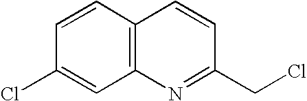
C1=CC2=C(C=C1Cl)N=C(CCl)C=C2
